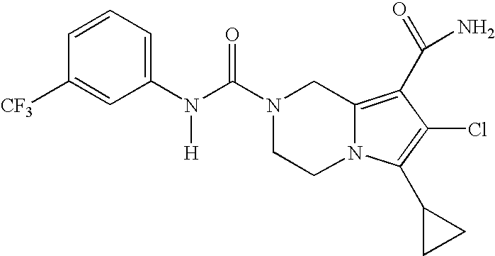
C1=CC=C(N(C(N2CCN3C(=C(C(N)=O)C(Cl)=C3C3CC3)C2)=O)[H])C=C1[CF3]
